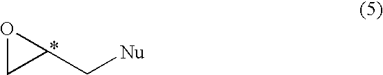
O1CC1C[Nu]
